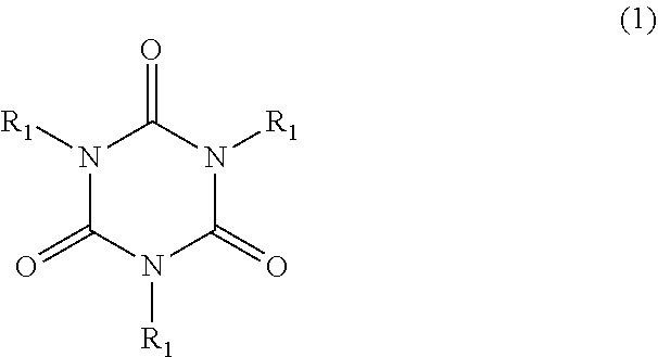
N1([R1])C(=O)N([R1])C(=O)N([R1])C1=O
